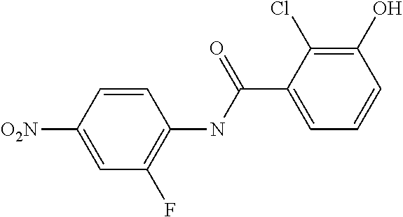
C1=C([O2N])C=CC(NC(C2=CC=CC(O)=C2Cl)=O)=C1F
